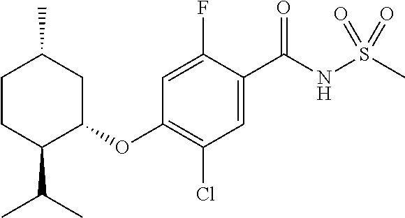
C1(F)=CC(OC2CC(C)CCC2C(C)C)=C(Cl)C=C1C(NS(C)(=O)=O)=O
